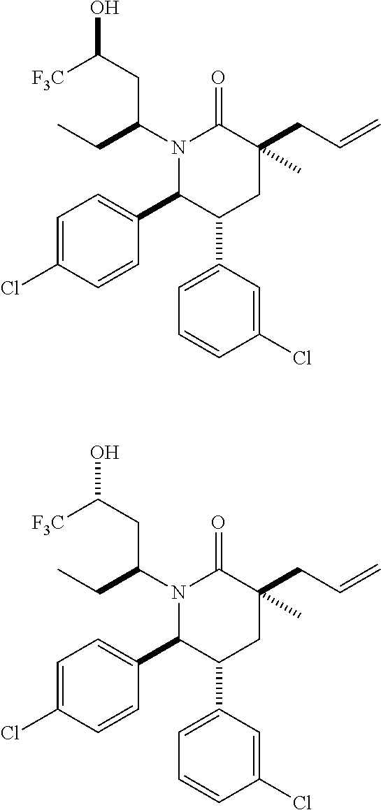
N1(C(CC)CC(O)[F3C])C(C2=CC=C(Cl)C=C2)C(C2=CC=CC(Cl)=C2)CC(CC=C)(C)C1=O.N1(C(CC)CC(O)[F3C])C(C2=CC=C(Cl)C=C2)C(C2=CC=CC(Cl)=C2)CC(CC=C)(C)C1=O
